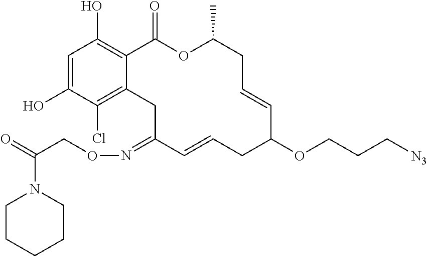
C1=C(O)C(Cl)=C2C(=C1O)C(=O)OC(C)CC=CC(OCCC[N3])CC=CC(=NOCC(=O)N1CCCCC1)C2
